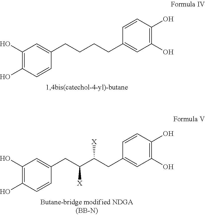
C1(O)=C(O)C=CC(CCCCC2=CC(O)=C(O)C=C2)=C1.C1(O)=C(O)C=CC(CC(C(CC2=CC(O)=C(O)C=C2)[X])[X])=C1
